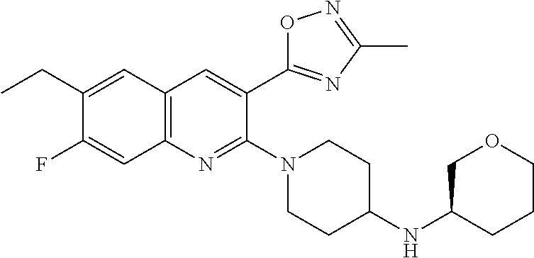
C1(CC)=CC2=C(N=C(N3CCC(NC4CCCOC4)CC3)C(C3=NC(C)=NO3)=C2)C=C1F
